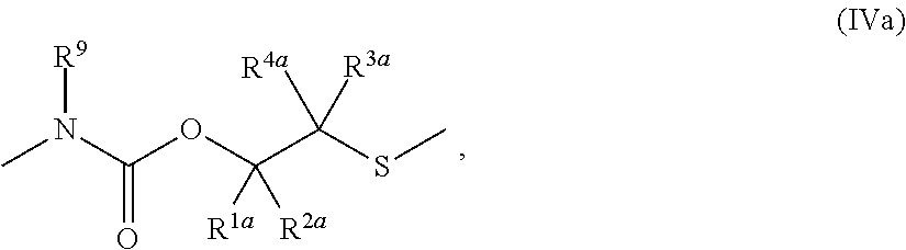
CN(C(OC(C(SC)([R3a])[R4a])([R1a])[R2a])=O)[R9]
